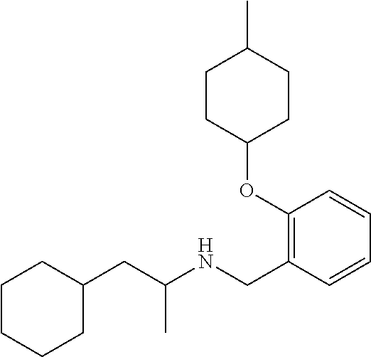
C1(CC(NCC2=C(OC3CCC(C)CC3)C=CC=C2)C)CCCCC1
